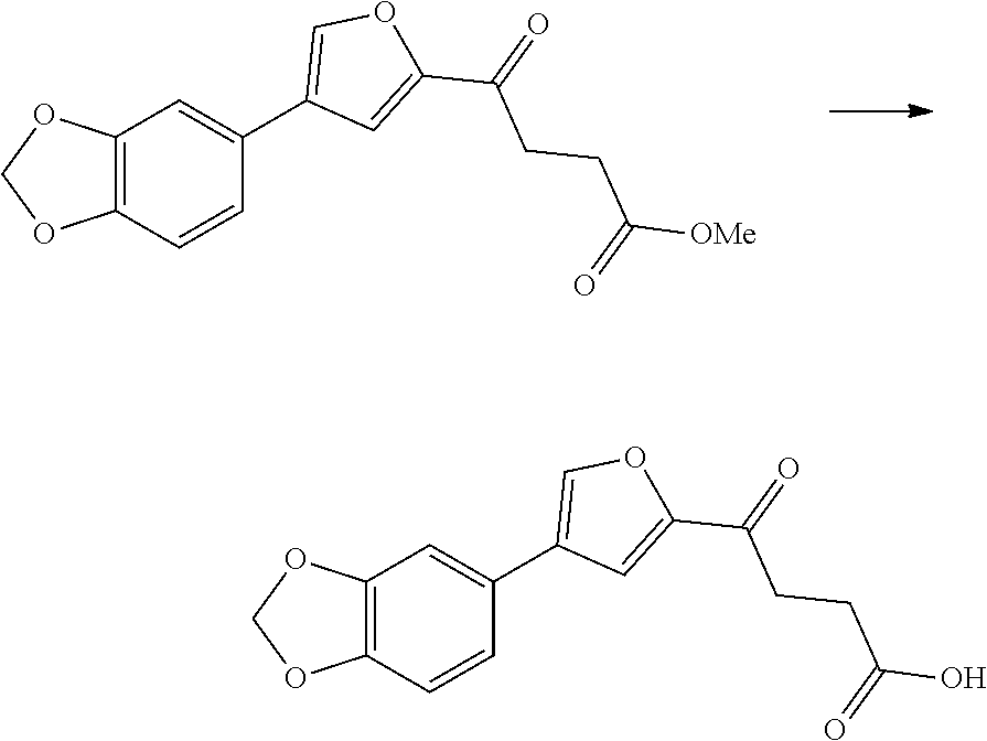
C12=C(C=CC(C3=COC(C(=O)CCC([OMe])=O)=C3)=C1)OCO2.C12=C(C=CC(C3=COC(C(=O)CCC(O)=O)=C3)=C1)OCO2
